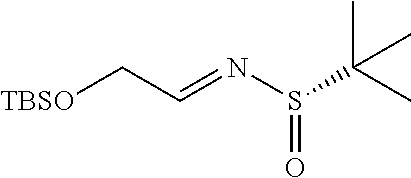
[TBSO]CC=NS(C(C)(C)C)=O
